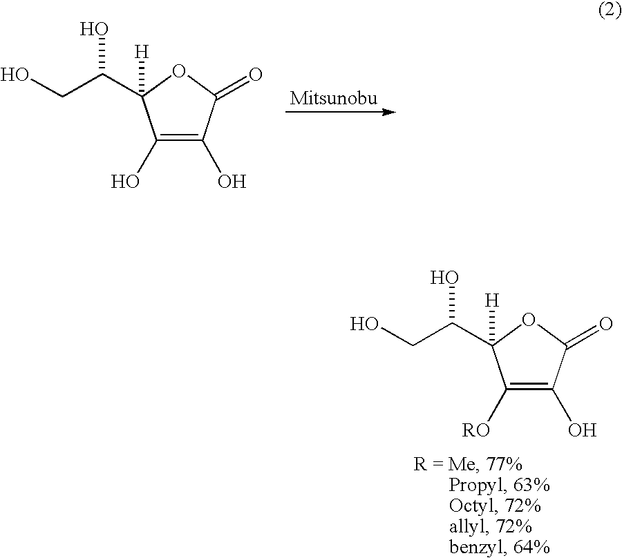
C1(O)=C(O)C(=O)OC1(C(O)CO)[H].C1([RO])=C(O)C(=O)OC1(C(O)CO)[H]
